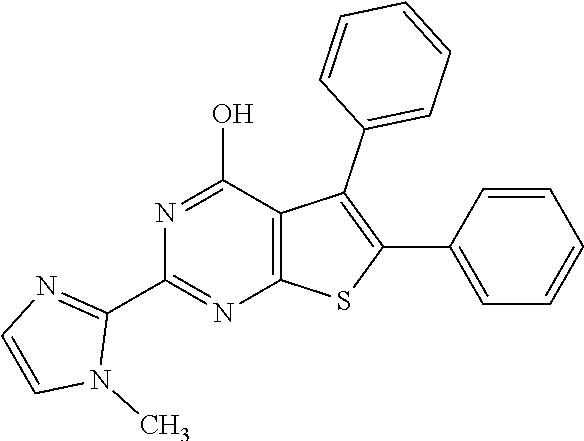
C1(C2=NC3=C(C(O)=N2)C(C2=CC=CC=C2)=C(C2=CC=CC=C2)S3)=NC=CN1C
